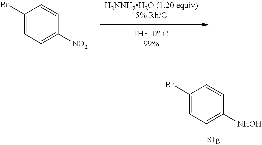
C1(Br)=CC=C([NO2])C=C1.C1(Br)=CC=C([NHOH])C=C1
